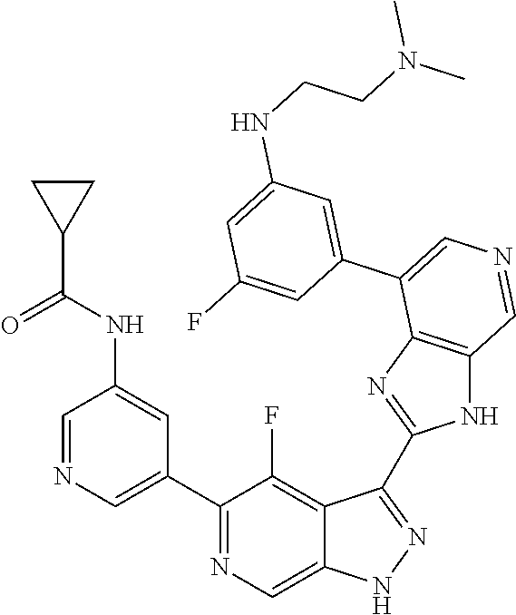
C1(C2=CN=CC(NC(C3CC3)=O)=C2)=NC=C2C(=C1F)C(C1=NC3=C(N1)C=NC=C3C1=CC(NCCN(C)C)=CC(F)=C1)=NN2
